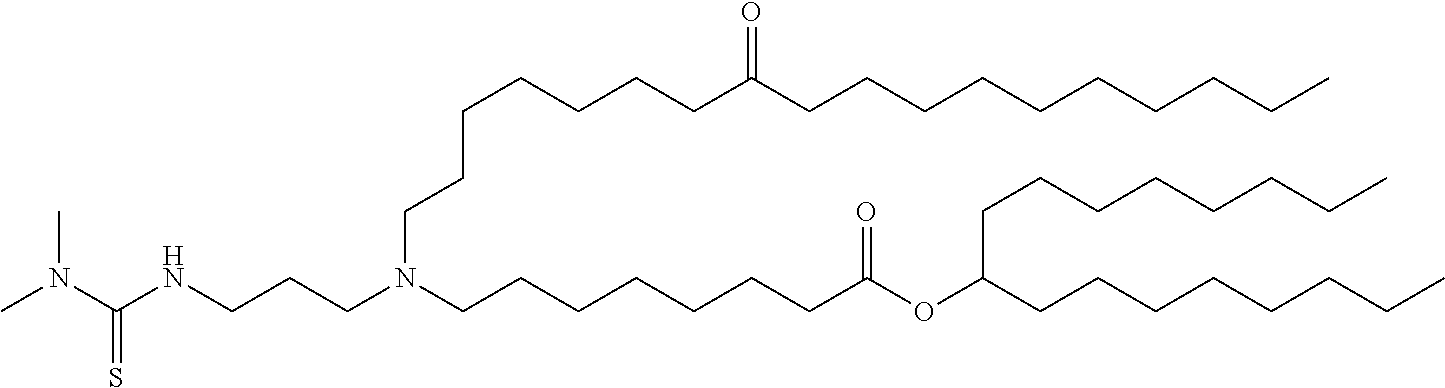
C(CCN(CCCCCCCC(OC(CCCCCCCC)CCCCCCCC)=O)CCCNC(N(C)C)=S)CCCCC(CCCCCCCCCC)=O
